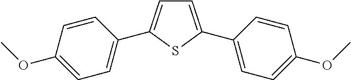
C1=C(C2=CC=C(OC)C=C2)SC(C2=CC=C(OC)C=C2)=C1
